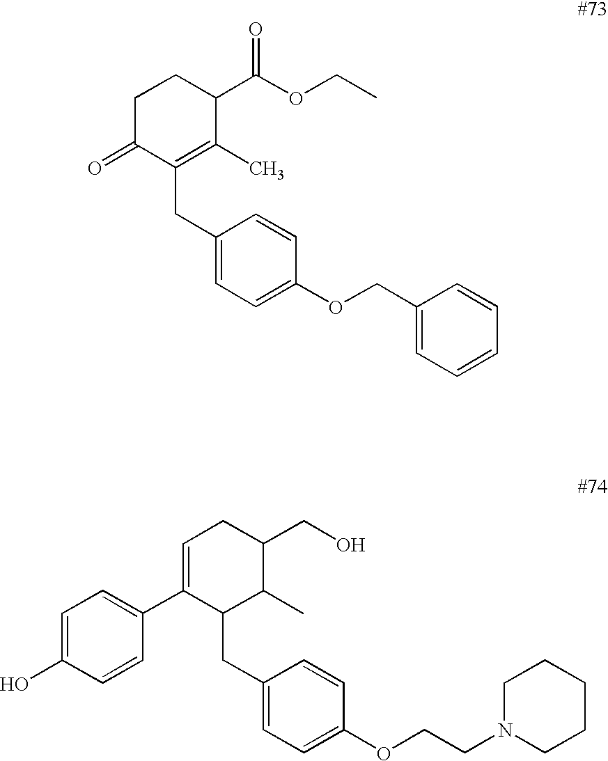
C1=C(O)C=CC(C2=CCC(CO)C(C)C2CC2=CC=C(OCCN3CCCCC3)C=C2)=C1.O=C1C(CC2=CC=C(OCC3=CC=CC=C3)C=C2)=C(C)C(C(OCC)=O)CC1
